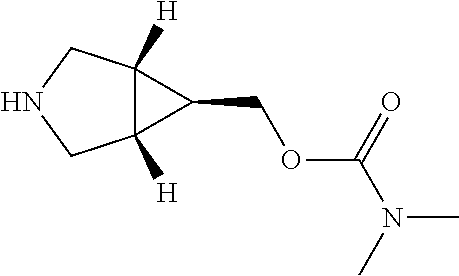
C12([H])C([H])(C1COC(N(C)C)=O)CNC2
